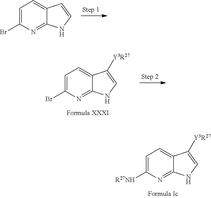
C1=C(Br)N=C2C(=C1)C=CN2.C1=C(Br)N=C2C(=C1)C([Y3R27])=CN2.C1=C([R27NH])N=C2C(=C1)C([Y3R27])=CN2
